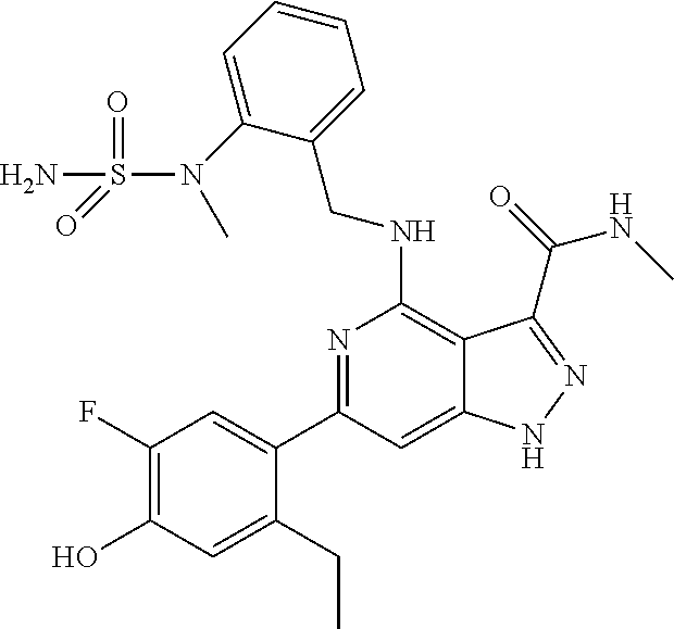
C1(NCC2=CC=CC=C2N(S(=O)(=O)N)C)=C2C(=CC(C3=CC(F)=C(O)C=C3CC)=N1)NN=C2C(NC)=O
